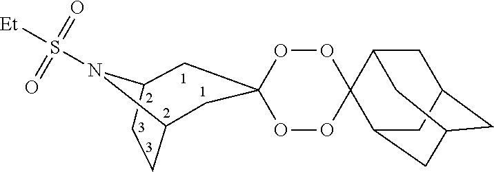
C12CCC(N1S([Et])(=O)=O)CC1(C2)OOC2(OO1)C1CC3CC(CC2C3)C1
